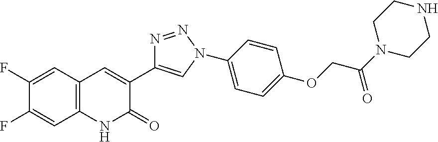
C1(F)=CC2=C(C=C1F)NC(=O)C(C1=CN(C3=CC=C(OCC(N4CCNCC4)=O)C=C3)N=N1)=C2
